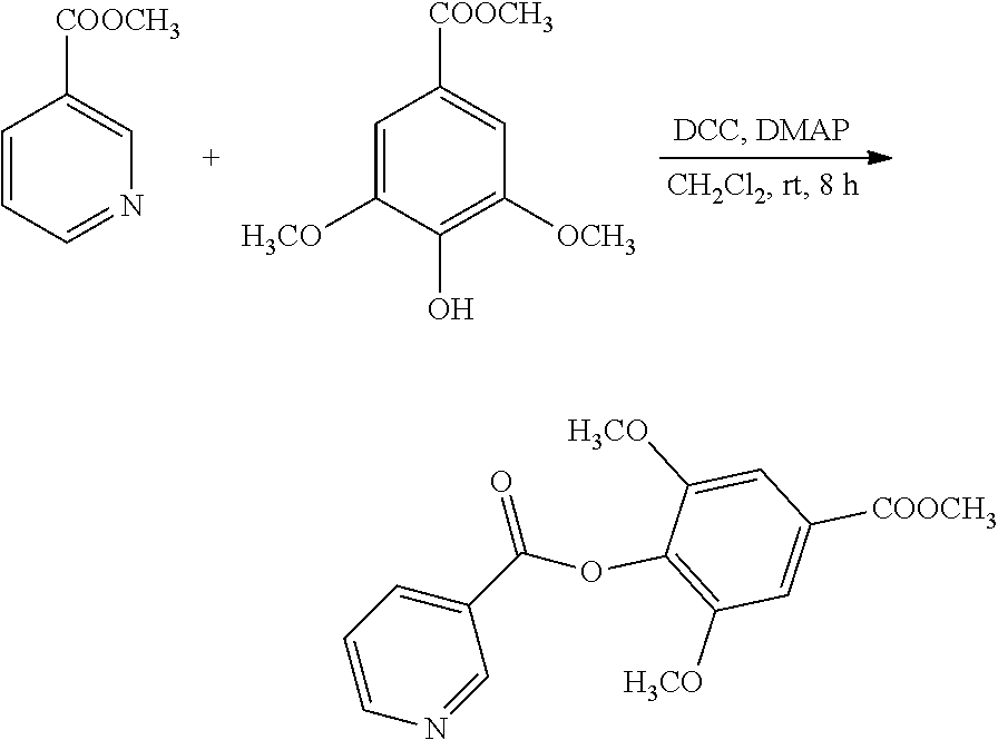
C1=CC=NC=C1[COOCH3].C1=C([H3CO])C(O)=C([OCH3])C=C1[COOCH3].O(C1=C([H3CO])C=C([COOCH3])C=C1[H3CO])C(C1=CC=CN=C1)=O
